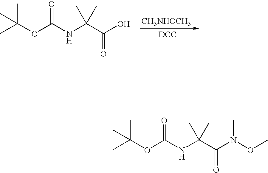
CC(OC(NC(C(O)=O)(C)C)=O)(C)C.[CH3NHOCH3].[DCC].CC(OC(NC(C(N(OC)C)=O)(C)C)=O)(C)C
